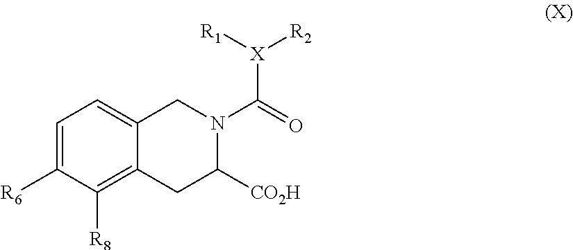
C1=C([R6])C([R8])=C2C(=C1)CN(C([X]([R2])[R1])=O)C([CO2H])C2
